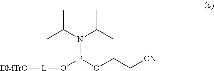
[DMTrO][L]OP(OCC[CN])N(C(C)C)C(C)C
